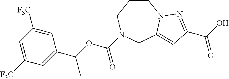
C1=C([F3C])C=C(C(OC(N2CCCN3C(=CC(C(O)=O)=N3)C2)=O)C)C=C1[F3C]
